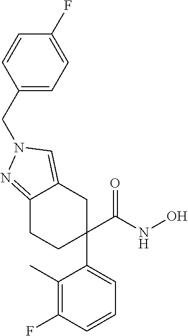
C1(C)=C(F)C=CC=C1C1(C(NO)=O)CCC2=NN(CC3=CC=C(F)C=C3)C=C2C1
